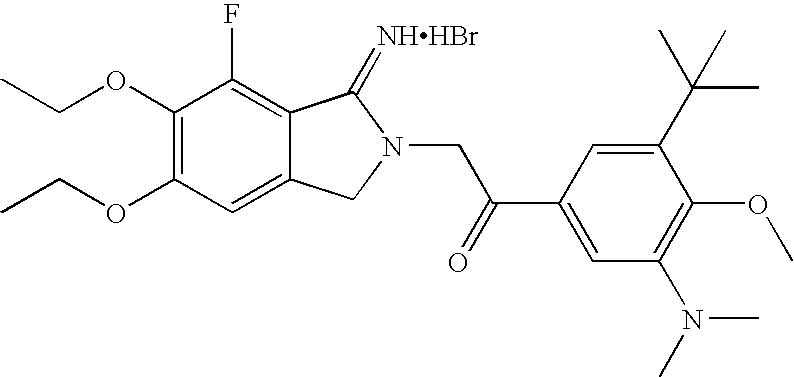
CCOC1=C(OCC)C=C2C(=C1F)C(=[NHHBr])N(CC(C1=CC(N(C)C)=C(OC)C(C(C)(C)C)=C1)=O)C2
